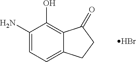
C1(N)=CC=C2C(=C1O)C(=O)CC2.Br
